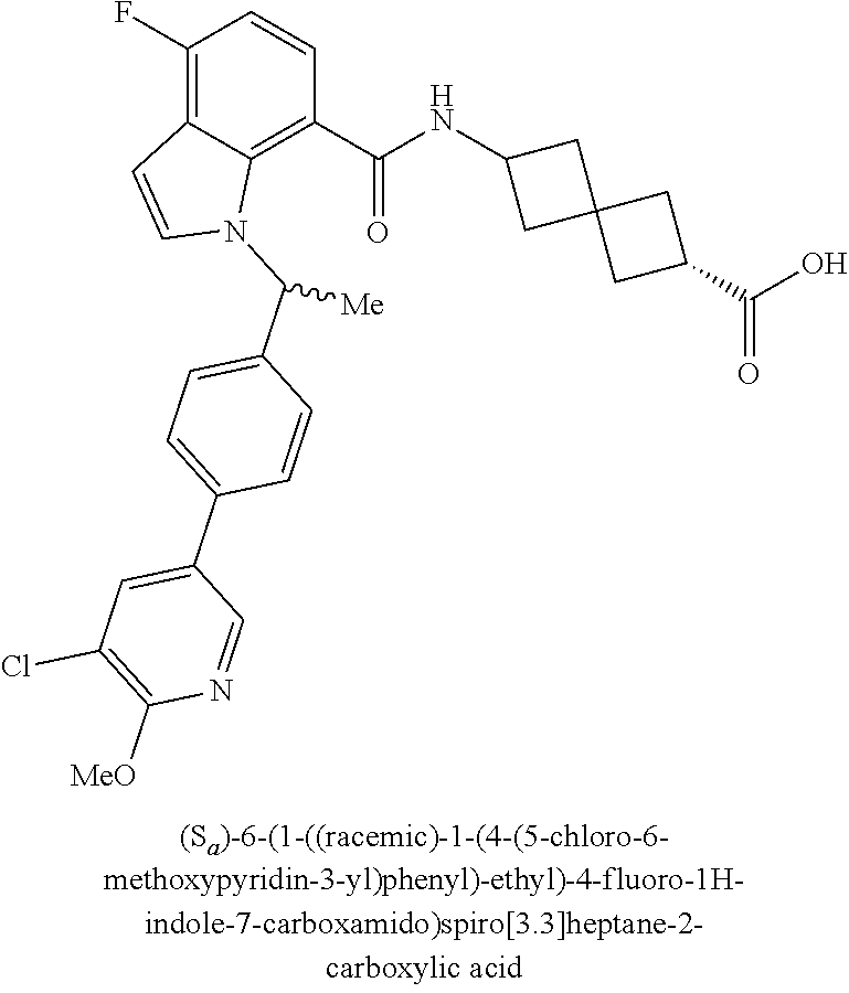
C1(F)=C2C(=C(C(NC3CC4(C3)CC(C(O)=O)C4)=O)C=C1)N(C(C1=CC=C(C3=CC(Cl)=C([MeO])N=C3)C=C1)[Me])C=C2
